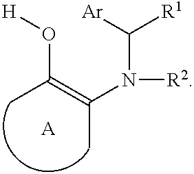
O(C(=C(N(C([R1])[Ar])[R2])C)C)[H].[A]
